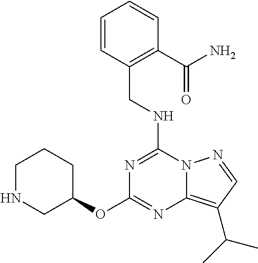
C(NC1=NC(OC2CCCNC2)=NC2=C(C(C)C)C=NN12)C1=C(C(N)=O)C=CC=C1
